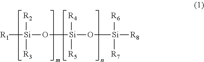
[R1][Si](O[Si](O[Si]([R8])([R6])[R7])([R4])[R5])([R2])[R3]
